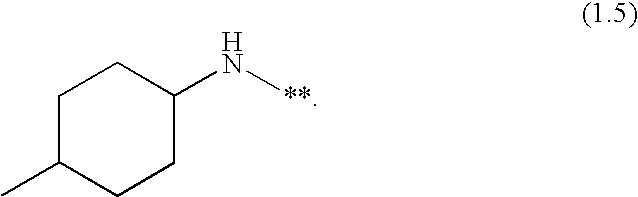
C1C(C)CCC(N[**])C1
